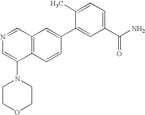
C12=C(C=CC(C3=CC(C(N)=O)=CC=C3C)=C1)C(N1CCOCC1)=CN=C2
